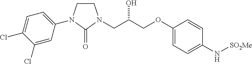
C1CN(C2=CC=C(Cl)C(Cl)=C2)C(=O)N1CC(COC1=CC=C(N[SO2Me])C=C1)O
